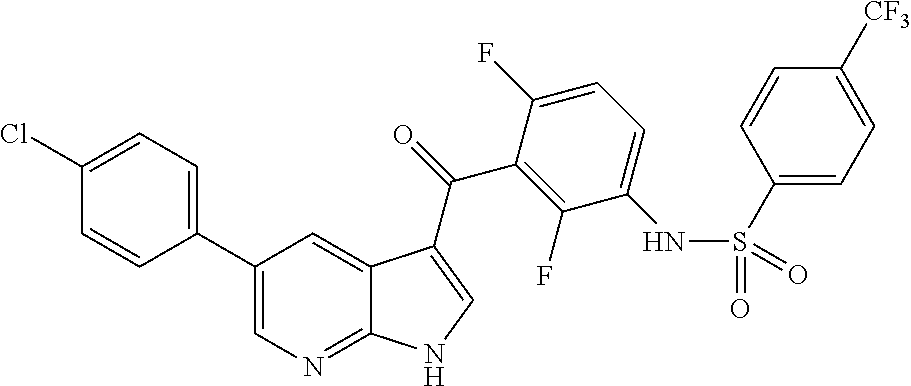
C1(C2=CC=C(Cl)C=C2)=CN=C2C(=C1)C(C(=O)C1=C(F)C(NS(=O)(=O)C3=CC=C([CF3])C=C3)=CC=C1F)=CN2
